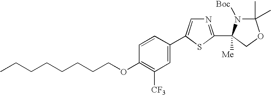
C1=CC(C2=CN=C(C3([Me])N([Boc])C(C)(C)OC3)S2)=CC([CF3])=C1OCCCCCCCC
